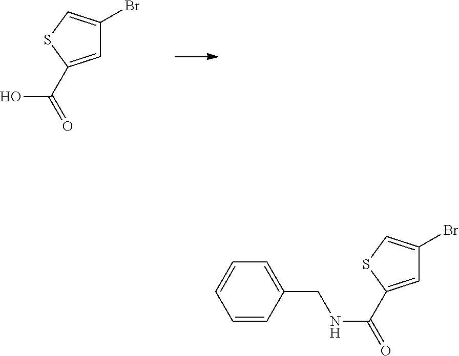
C1=C(C(=O)O)SC=C1Br.C1=C(C(=O)NCC2=CC=CC=C2)SC=C1Br
